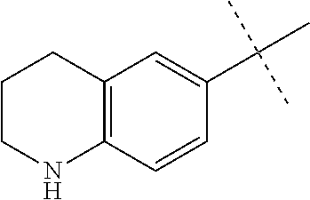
C1CNC2=C(C1)C=C(C(C)(C)C)C=C2
